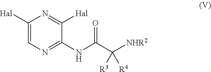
C1([Hal])=CN=C(NC(C([NHR2])([R3])[R4])=O)C([Hal])=N1
